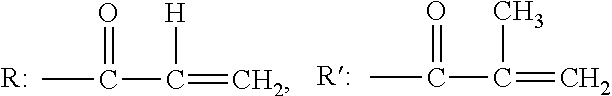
CC(C(=C)[H])=O.[R:].CC(C(=C)C)=O.[R:]
